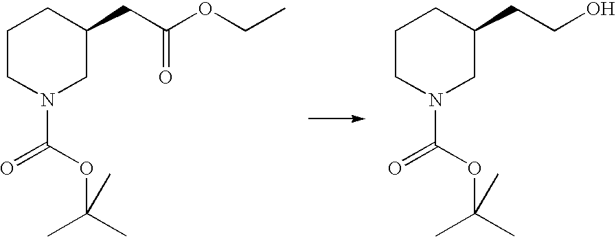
C1CN(C(=O)OC(C)(C)C)CC(CC(OCC)=O)C1.C1CN(C(=O)OC(C)(C)C)CC(CCO)C1
